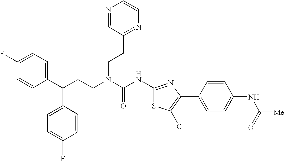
C1(C(CCN(C(NC2=NC(C3=CC=C(NC(=O)[Me])C=C3)=C(Cl)S2)=O)CCC2=NC=CN=C2)C2=CC=C(F)C=C2)=CC=C(F)C=C1
